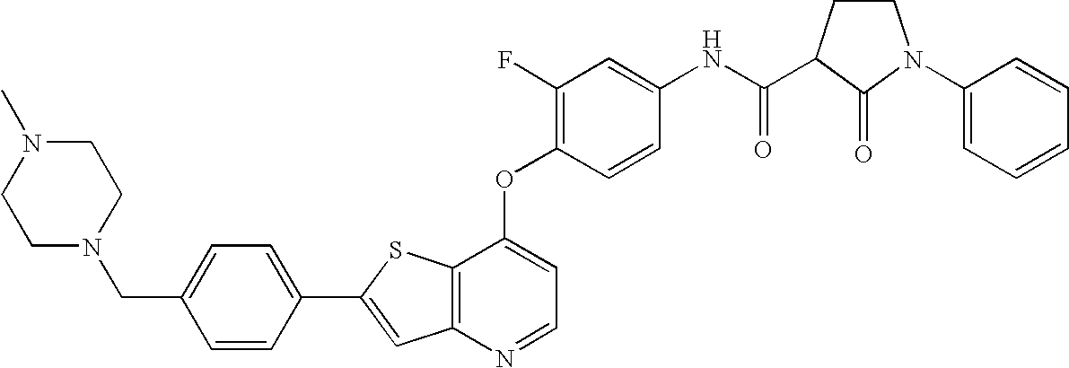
C12=C(SC(C3=CC=C(CN4CCN(C)CC4)C=C3)=C1)C(OC1=C(F)C=C(NC(=O)C3CCN(C4=CC=CC=C4)C3=O)C=C1)=CC=N2
